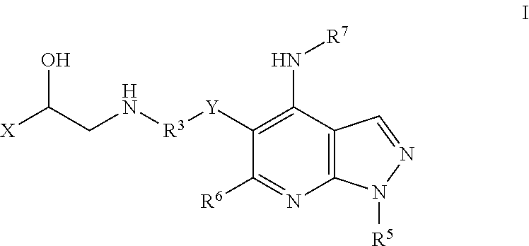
C12=C(C(N[R7])=C([Y][R3]NCC([X])O)C([R6])=N1)C=NN2[R5]
